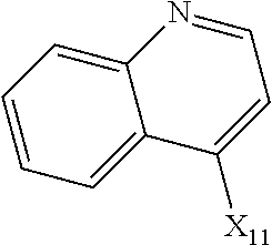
C12=CC=CC=C1C([X11])=CC=N2
